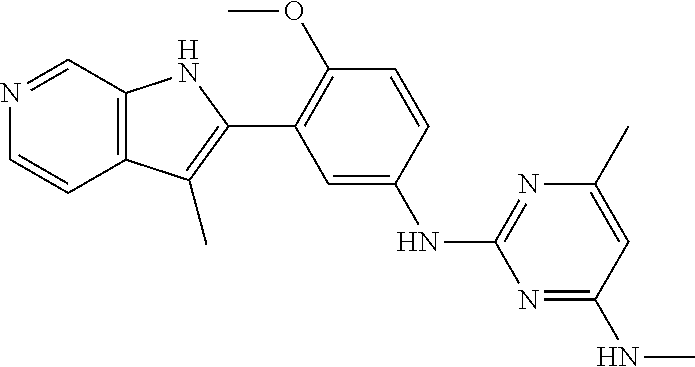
C1=CC(OC)=C(C2=C(C)C3=C(N2)C=NC=C3)C=C1NC1=NC(C)=CC(NC)=N1
